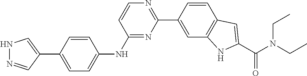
N1N=CC(C2=CC=C(NC3=NC(C4=CC5=C(C=C4)C=C(C(N(CC)CC)=O)N5)=NC=C3)C=C2)=C1
